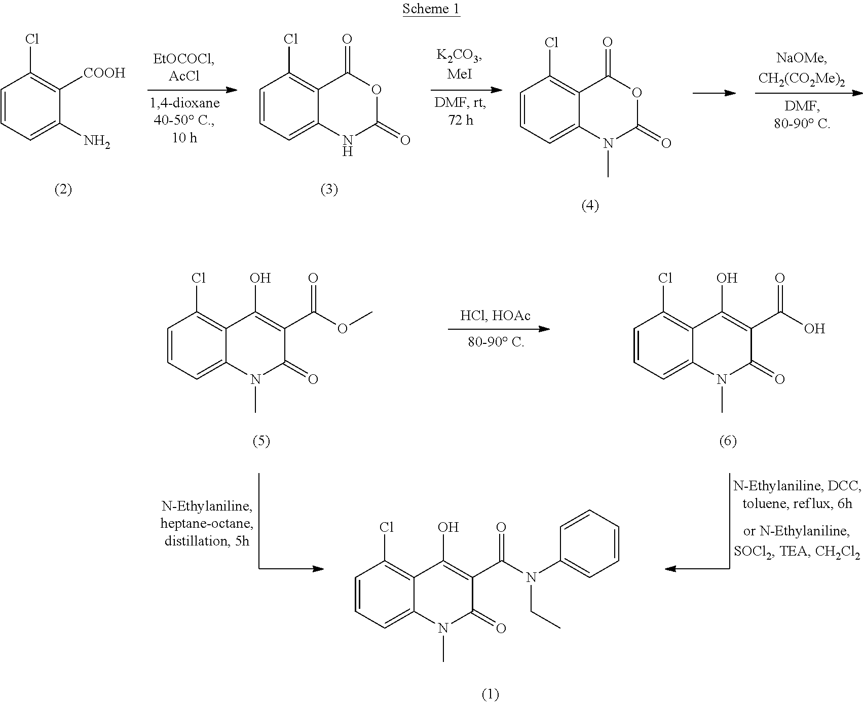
C1=CC=C(N)C([COOH])=C1Cl.C1=CC=C2C(=C1Cl)C(=O)OC(=O)N2.C1=CC=C2C(=C1Cl)C(=O)OC(=O)N2C.C1=CC=C2C(=C1Cl)C(O)=C(C(OC)=O)C(=O)N2C.C1=CC=C2C(=C1Cl)C(O)=C(C(O)=O)C(=O)N2C.C1=CC=C2C(=C1Cl)C(O)=C(C(N(C1=CC=CC=C1)CC)=O)C(=O)N2C
